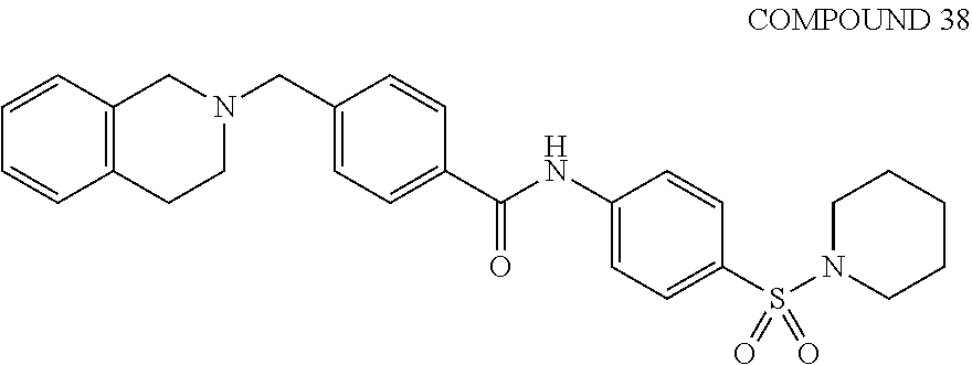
C12=C(C=CC=C1)CN(CC1=CC=C(C(NC3=CC=C(S(N4CCCCC4)(=O)=O)C=C3)=O)C=C1)CC2
